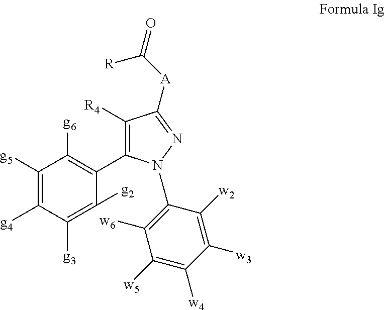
C1([g5])=C([g4])C([g3])=C([g2])C(C2=C([R4])C([A]C(=O)[R])=NN2C2=C([w6])C([w5])=C([w4])C([w3])=C2[w2])=C1[g6]
